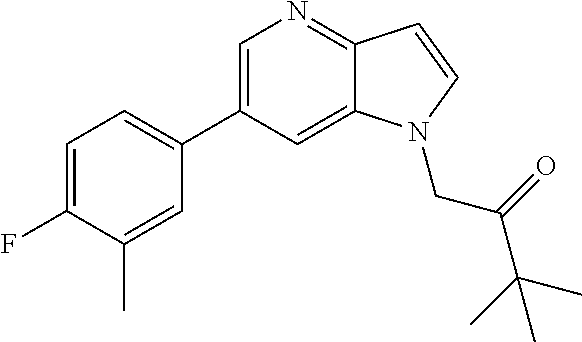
C1=C(C2=CC=C(F)C(C)=C2)C=C2C(=N1)C=CN2CC(C(C)(C)C)=O
